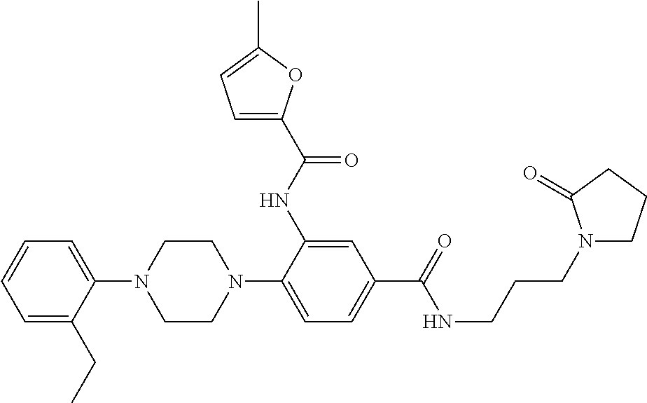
C1(N2CCN(C3=CC=C(C(NCCCN4CCCC4=O)=O)C=C3NC(=O)C3=CC=C(C)O3)CC2)=CC=CC=C1CC
